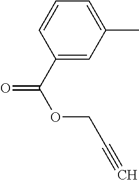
C1=C(C)C=C(C(=O)OCC#C)C=C1
